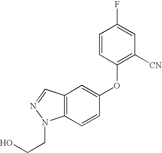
C12=C(C=CC(OC3=C([CN])C=C(F)C=C3)=C1)N(CCO)N=C2
